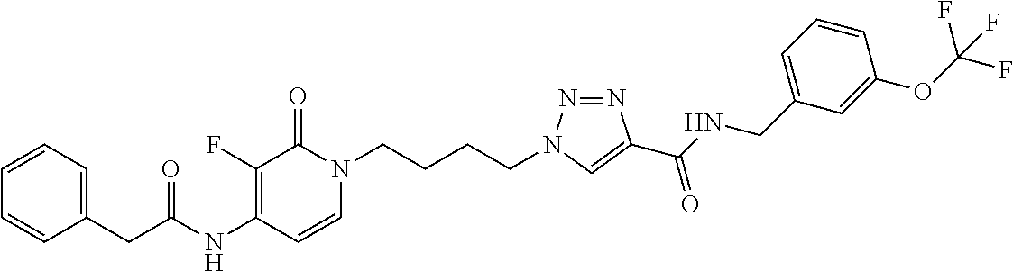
C(NC1=C(F)C(=O)N(CCCCN2N=NC(C(NCC3=CC=CC(OC(F)(F)F)=C3)=O)=C2)C=C1)(=O)CC1=CC=CC=C1
